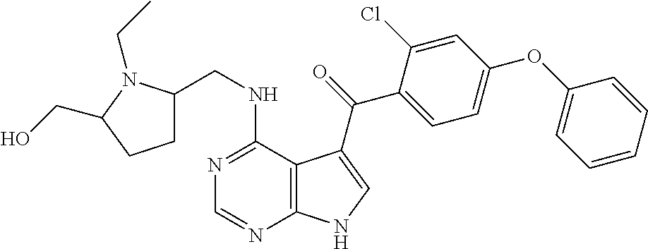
N1=C(NCC2CCC(CO)N2CC)C2=C(N=C1)NC=C2C(=O)C1=CC=C(OC2=CC=CC=C2)C=C1Cl
